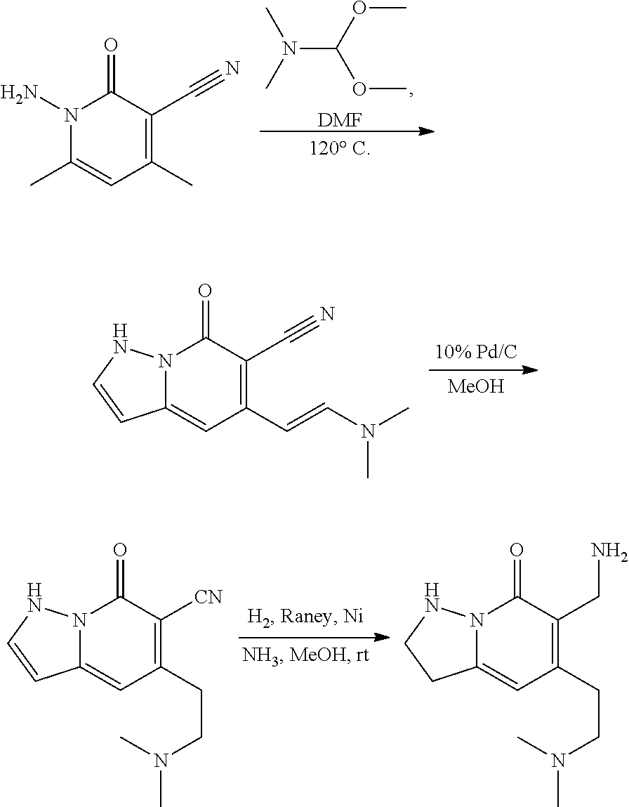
C(N(C)C)(OC)OC.[DMF].O=C1C(C#N)=C(C)C=C(C)N1N.[MeOH].O=C1C(C#N)=C(C=CN(C)C)C=C2N1NC=C2.O=C1C(CN)=C(CCN(C)C)C=C2N1NCC2.O=C1C([CN])=C(CCN(C)C)C=C2N1NC=C2
